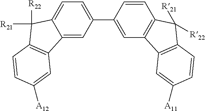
C12=CC(C3=CC4=C(C=C3)C([R21])([R22])C3=C4C=C([A11])C=C3)=CC=C1C([R22])([R21])C1=C2C=C([A12])C=C1
